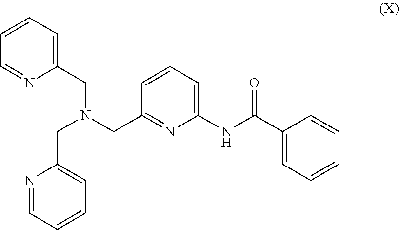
C1(CN(CC2=CC=CC=N2)CC2=NC(NC(C3=CC=CC=C3)=O)=CC=C2)=CC=CC=N1
